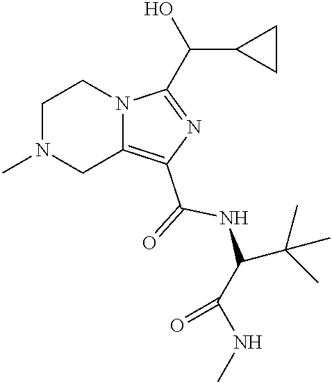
N12C(=C(C(=O)NC(C(NC)=O)C(C)(C)C)N=C1C(O)C1CC1)CN(C)CC2
